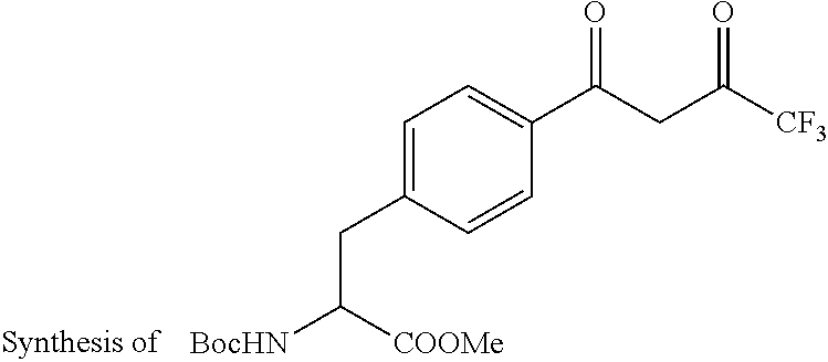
C1=C(CC([BocHN])[COOMe])C=CC(C(CC([CF3])=O)=O)=C1
